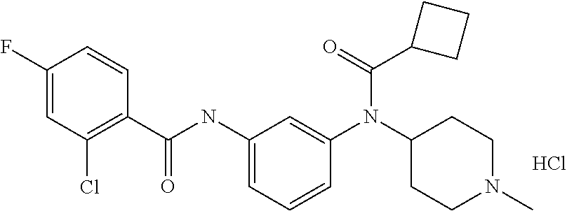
C1(F)=CC(Cl)=C(C(NC2=CC=CC(N(C3CCN(C)CC3)C(C3CCC3)=O)=C2)=O)C=C1.Cl
